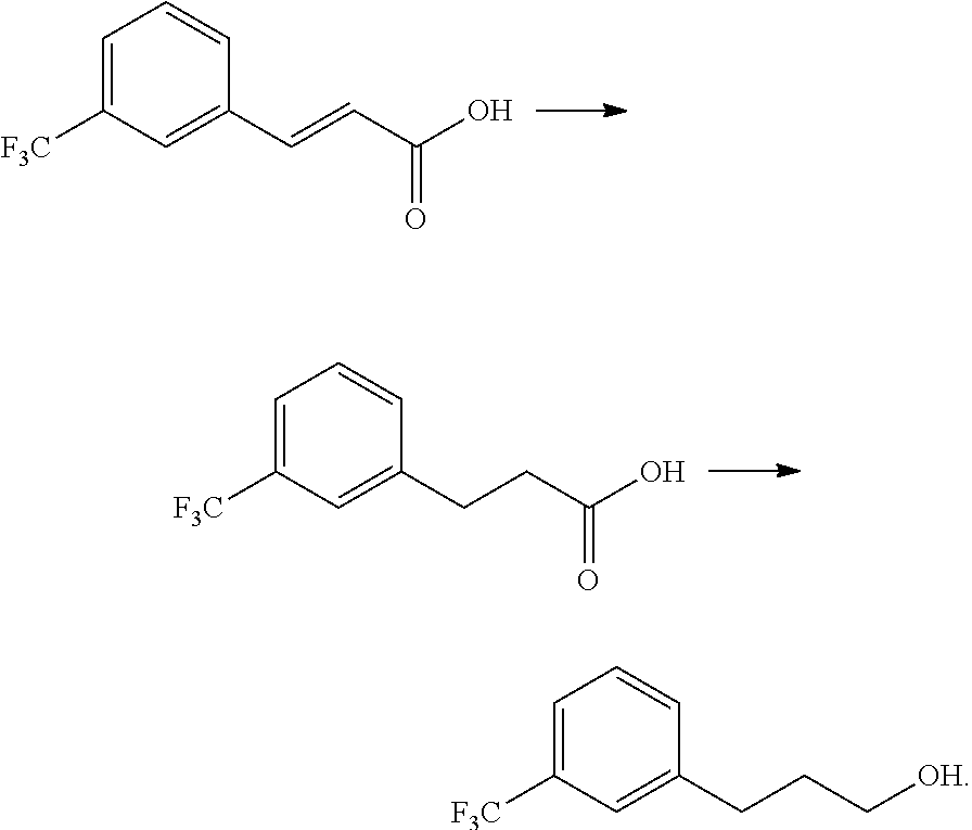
C1=C([F3C])C=C(C=CC(O)=O)C=C1.C1=C([F3C])C=C(CCC(O)=O)C=C1.C1=C([F3C])C=C(CCC[OH])C=C1
